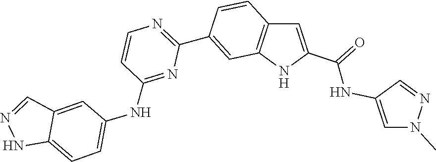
CN1N=CC(NC(C2=CC3=C(N2)C=C(C2=NC=CC(NC4=CC=C5C(=C4)C=NN5)=N2)C=C3)=O)=C1
